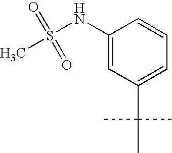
C1(NS(=O)(=O)C)=CC(C(C)(C)C)=CC=C1
